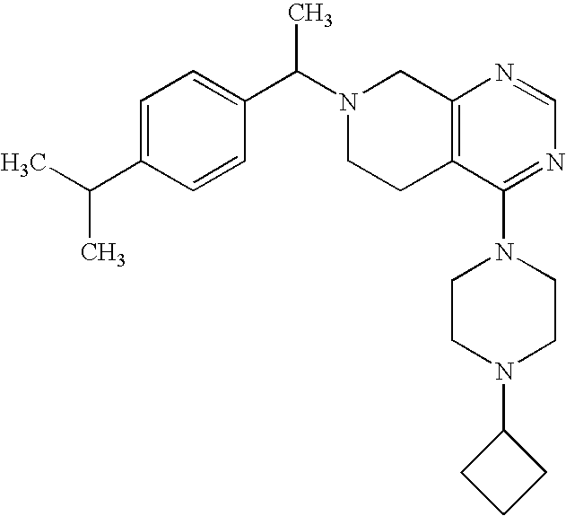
C1(C(N2CCC3=C(C2)N=CN=C3N2CCN(C3CCC3)CC2)C)=CC=C(C(C)C)C=C1
